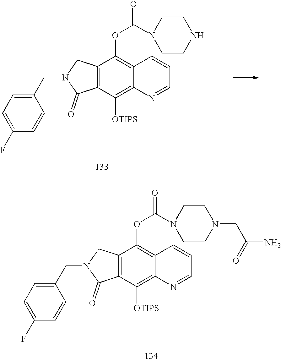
C12=C(CN(CC3=CC=C(F)C=C3)C1=O)C(OC(N1CCNCC1)=O)=C1C(=C2[OTIPS])N=CC=C1.C12=C(CN(CC3=CC=C(F)C=C3)C1=O)C(OC(N1CCN(CC(N)=O)CC1)=O)=C1C(=C2[OTIPS])N=CC=C1
